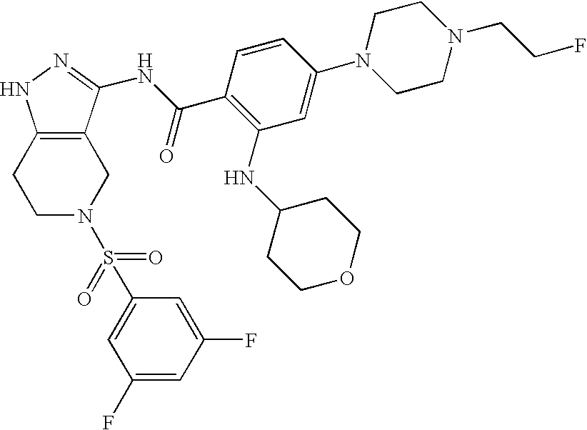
C1C2=C(CCN1S(C1=CC(F)=CC(F)=C1)(=O)=O)NN=C2NC(C1=C(NC2CCOCC2)C=C(N2CCN(CCF)CC2)C=C1)=O
